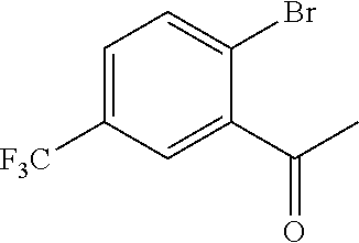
C1=C([F3C])C=C(C(C)=O)C(Br)=C1
